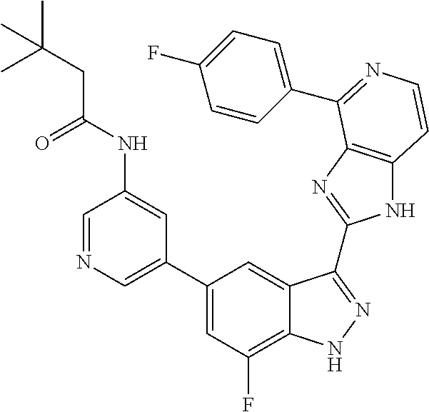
C1(C2=CN=CC(NC(CC(C)(C)C)=O)=C2)=CC(F)=C2C(=C1)C(C1=NC3=C(N1)C=CN=C3C1=CC=C(F)C=C1)=NN2
